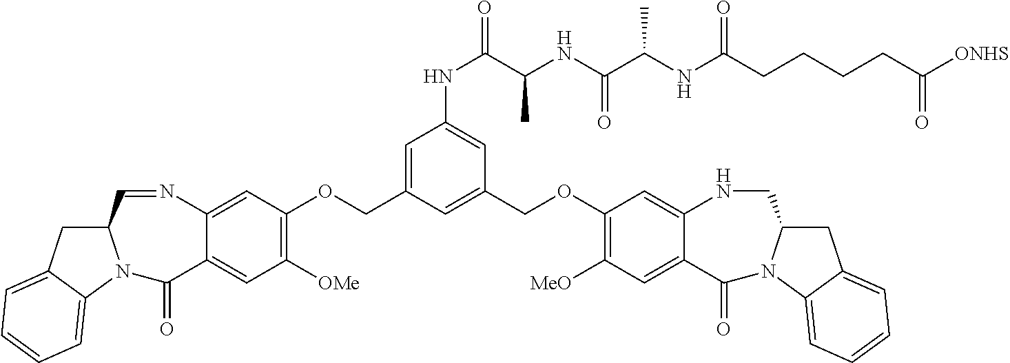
C1=C(COC2=C([OMe])C=C3C(=C2)N=CC2CC4=CC=CC=C4N2C3=O)C=C(COC2=C([MeO])C=C3C(=C2)NCC2CC4=CC=CC=C4N2C3=O)C=C1NC(C(NC(C(C)NC(=O)CCCCC([ONHS])=O)=O)C)=O
